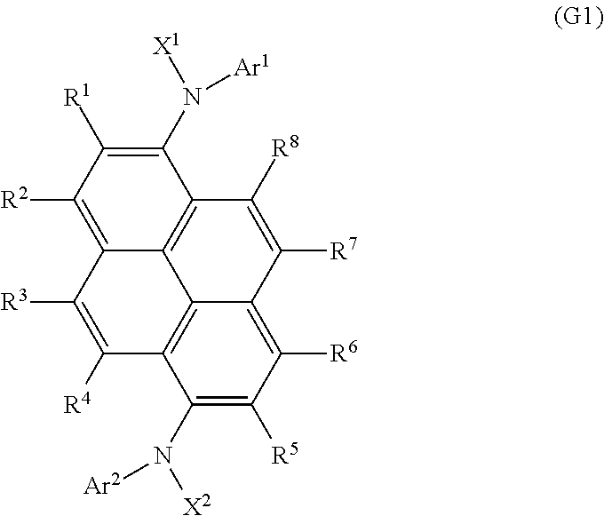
C1(N([X2])[Ar2])=C([R5])C([R6])=C2C3=C1C([R4])=C([R3])C1=C([R2])C([R1])=C(N([X1])[Ar1])C(=C31)C([R8])=C2[R7]
